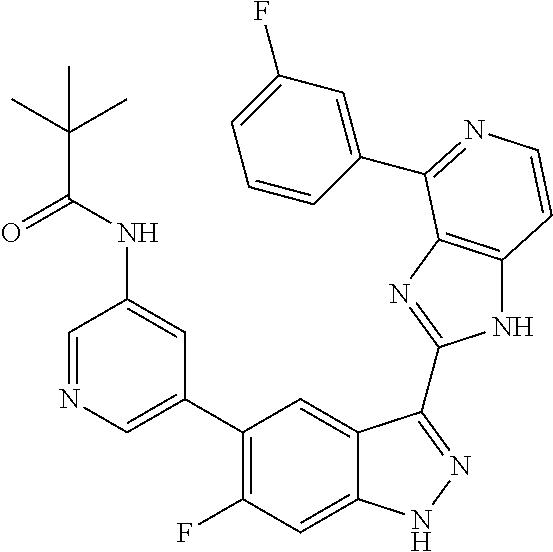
C1=C(C2=C(F)C=C3C(=C2)C(C2=NC4=C(N2)C=CN=C4C2=CC(F)=CC=C2)=NN3)C=C(NC(=O)C(C)(C)C)C=N1
